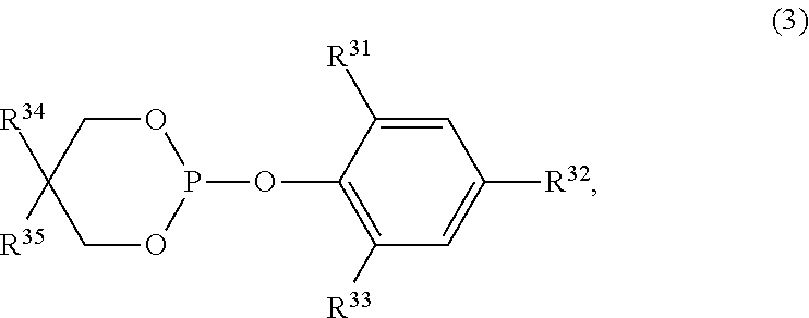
[R35]C1([R34])COP(OC2=C([R33])C=C([R32])C=C2[R31])OC1
